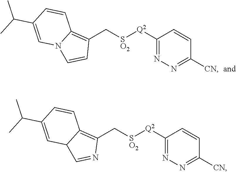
C1(C[SO2][Q2]C2=NN=C([CN])C=C2)=C2N(C=C1)C=C(C(C)C)C=C2.C1(C[SO2][Q2]C2=NN=C([CN])C=C2)=C2C(C=N1)C=C(C(C)C)C=C2
